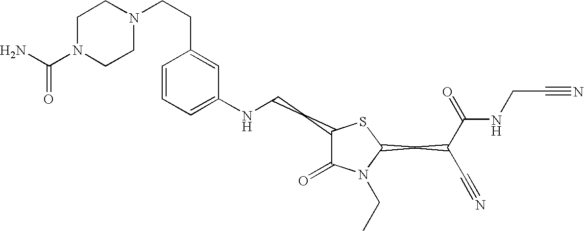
C1=CC(CCN2CCN(C(N)=O)CC2)=CC(NCCC2C(=O)N(CC)C(CC(C#N)C(=O)NCC#N)S2)=C1
